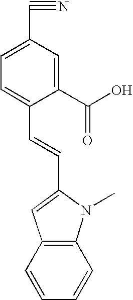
C1(C(O)=O)=CC(C#N)=CC=C1C=CC1=CC2=C(N1C)C=CC=C2
